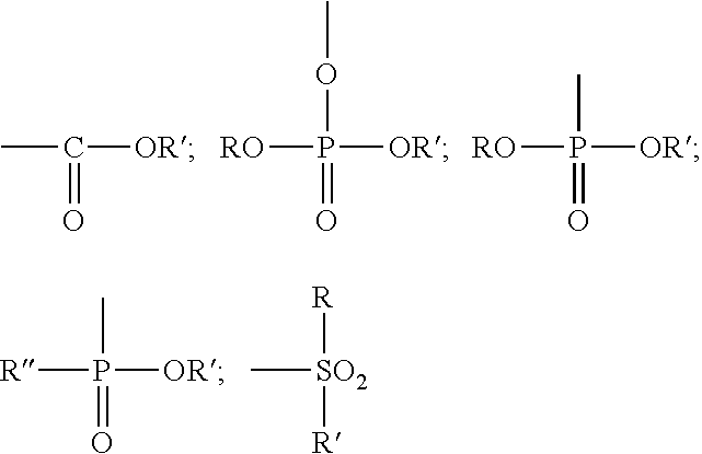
CC([OR])=O.[RO]P([OR])(=O)OC.[RO]P([OR])(=O)C.[R]P([OR])(=O)C.[SO2]([R])([R])C
